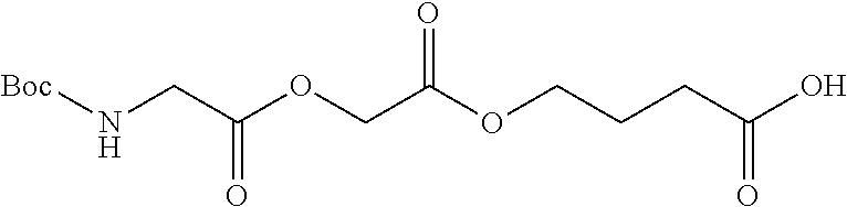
[Boc]NCC(OCC(OCCCC(O)=O)=O)=O
